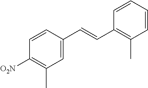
C1=CC(C=CC2=CC(C)=C([O2N])C=C2)=C(C)C=C1
